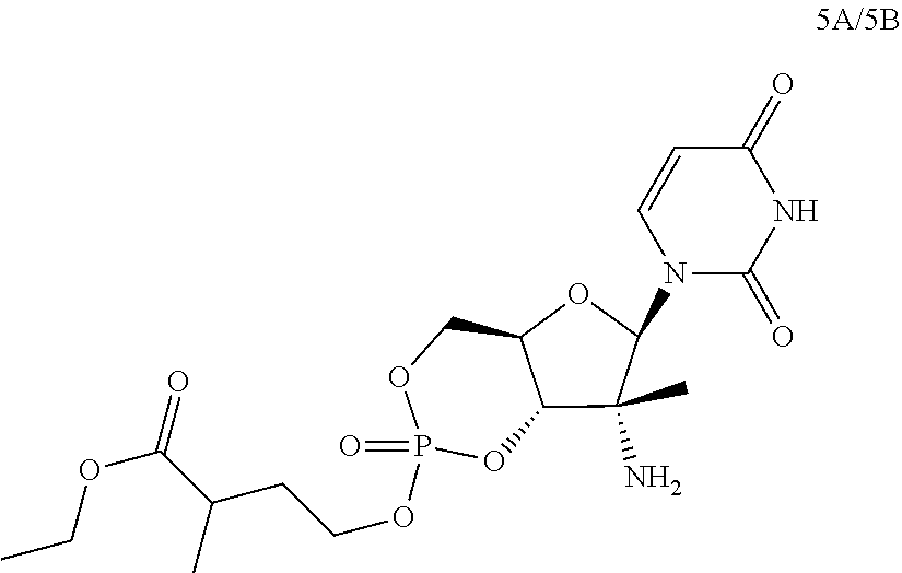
N1(C2OC3C(C2(N)C)OP(=O)(OCCC(C)C(=O)OCC)OC3)C(=O)NC(=O)C=C1
